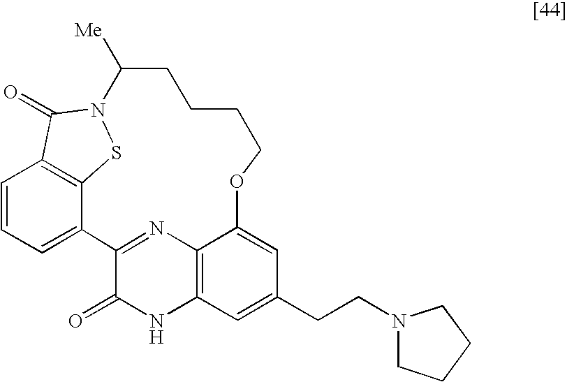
C1=CC=C2C3=C1C(=O)N(S3)C([Me])CCCCOC1=CC(CCN3CCCC3)=CC3=C1N=C2C(=O)N3
